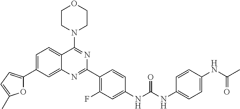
O1C(C2=CC=C3C(=C2)N=C(C2=C(F)C=C(NC(NC4=CC=C(NC(C)=O)C=C4)=O)C=C2)N=C3N2CCOCC2)=CC=C1C
